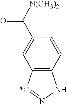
C12=C([*C]=NN1)C=C(C([N(CH3)2])=O)C=C2
